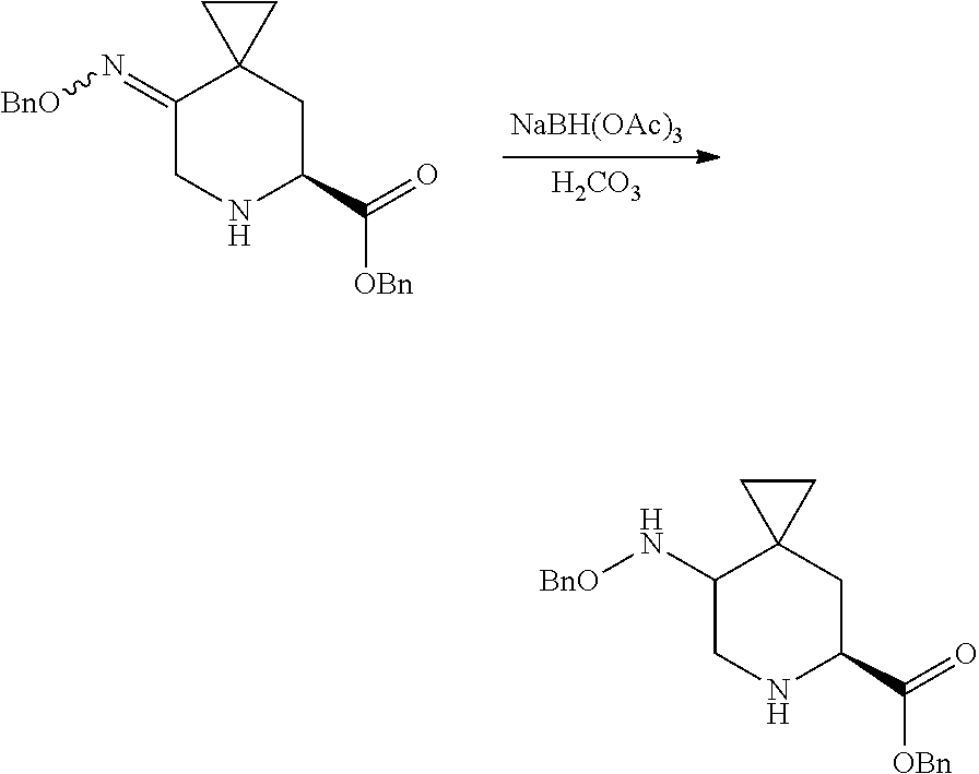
[H2CO3].N1C(C(=O)[OBn])CC2(C(=N[BnO])C1)CC2.[NaBH(OAc)3].N1C(C(=O)[OBn])CC2(C(N[BnO])C1)CC2
